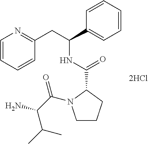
C1=CC=CC(CC(C2=CC=CC=C2)NC(C2N(C(C(N)C(C)C)=O)CCC2)=O)=N1
